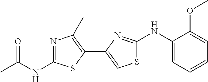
O=C(NC1=NC(C)=C(C2=CSC(NC3=CC=CC=C3OC)=N2)S1)C
